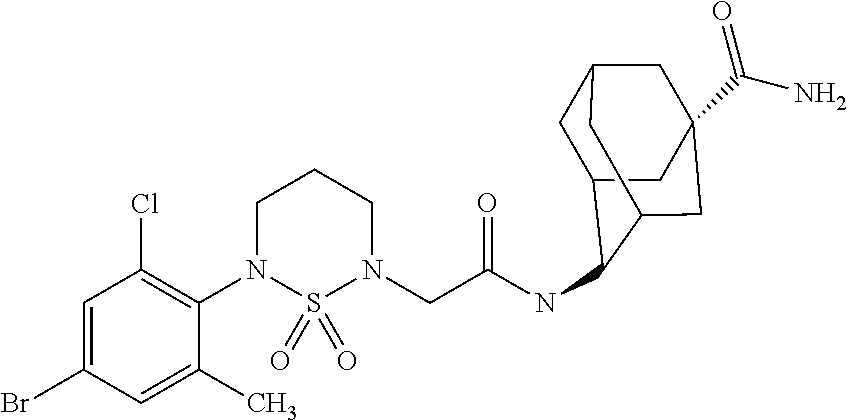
C1=C(Br)C=C(C)C(N2S(=O)(=O)N(CC(NC3C4CC5CC(C(N)=O)(CC3C5)C4)=O)CCC2)=C1Cl
